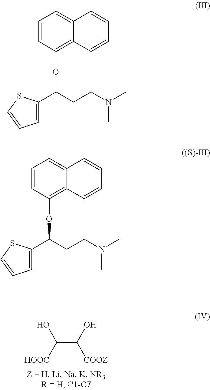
C(C(O)[COOZ])(O)[HOOC].C1=CC(OC(CCN(C)C)C2=CC=CS2)=C2C(=C1)C=CC=C2.C1=CC(OC(CCN(C)C)C2=CC=CS2)=C2C(=C1)C=CC=C2
